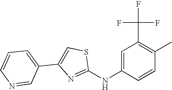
C1(NC2=CC(C(F)(F)F)=C(C)C=C2)=NC(C2=CC=CN=C2)=CS1
